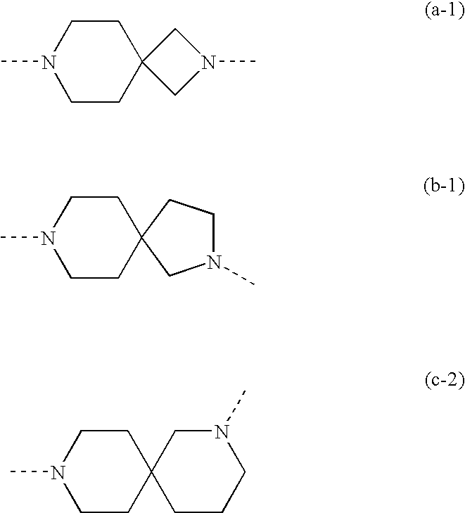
CN1CCC2(CC1)CN(C)C2.CN1CCC2(CC1)CN(C)CC2.CN1CCC2(CC1)CCCN(C)C2
